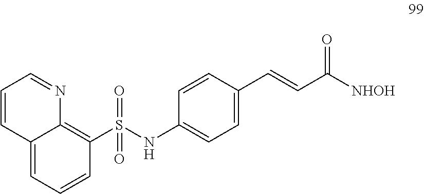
S(=O)(NC1=CC=C(C=CC([NHOH])=O)C=C1)(=O)C1=C2C(=CC=C1)C=CC=N2
